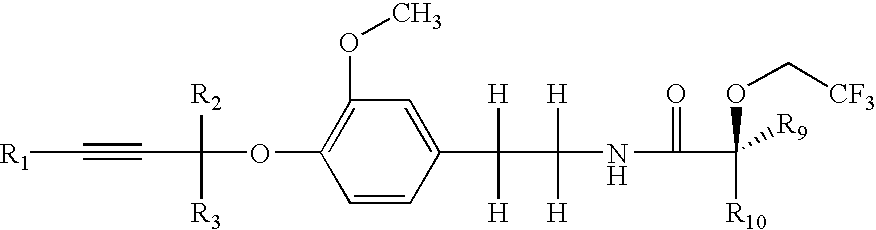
C1(OC)=C(OC([R2])([R3])C#C[R1])C=CC(C([H])([H])C([H])([H])NC(=O)C([R10])(OC[CF3])[R9])=C1
